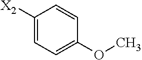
C1([X2])=CC=C(OC)C=C1
